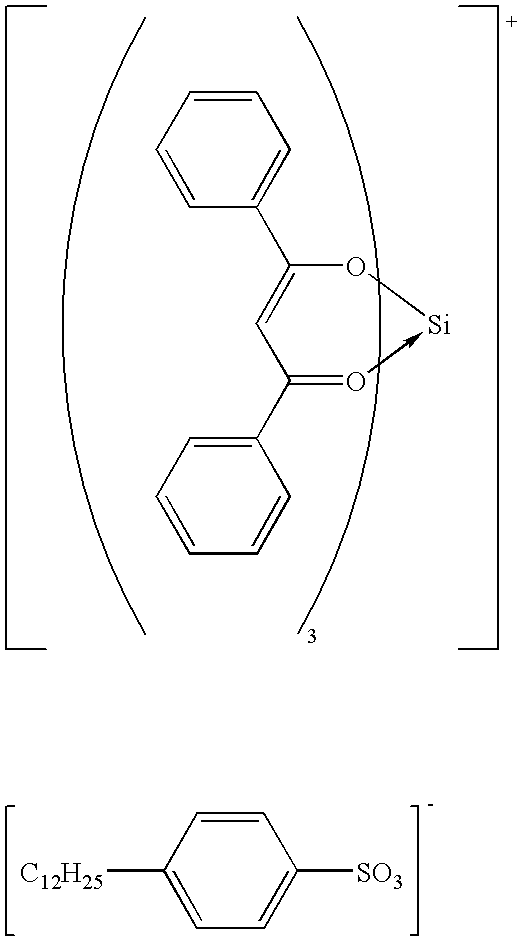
C1=CC=CC=C1C1=CC(C2=CC=CC=C2)=O->[Si]O1.[C12H25]C1=CC=C([SO3])C=C1
